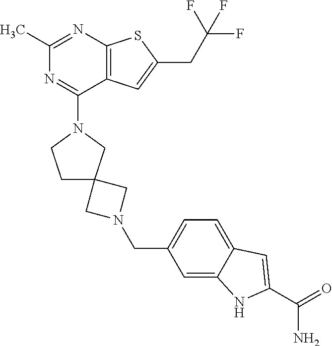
C12=C(C=C(CC(F)(F)F)S1)C(N1CC3(CC1)CN(CC1=CC=C4C(=C1)NC(C(N)=O)=C4)C3)=NC(C)=N2
